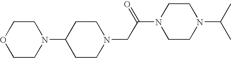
C1CN(CC(N2CCN(C(C)C)CC2)=O)CCC1N1CCOCC1
